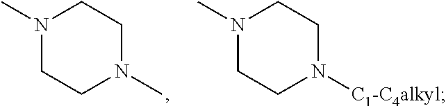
N1(C)CCN(C)CC1.N1(C)CCN([C1-C4alkyl])CC1
